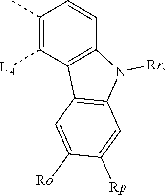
C1(C)=C([LA])C2=C(C=C1)N([Rr])C1=C2C=C([Ro])C([Rp])=C1
